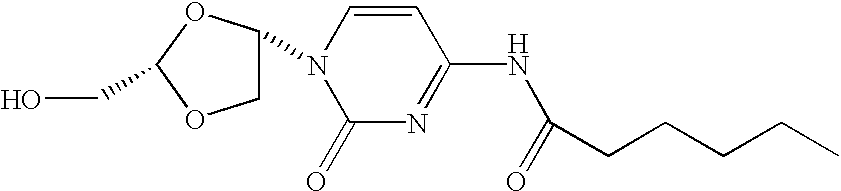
C1C(N2C(=O)N=C(NC(=O)CCCCC)C=C2)OC(CO)O1.[H]
